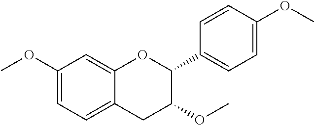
C1=C(OC)C=C2C(=C1)CC(OC)C(C1=CC=C(OC)C=C1)O2
